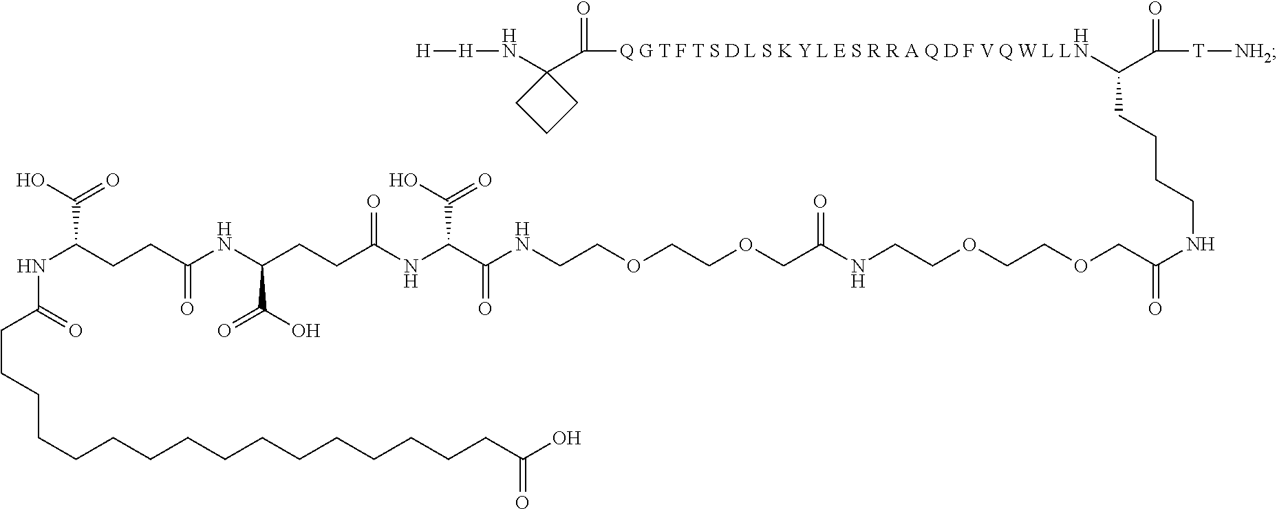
[H][H]NC1(C([Q G T F T S D L S K Y L E S R R A Q D F V Q W L L]NC(C([T][NH2])=O)CCCCNC(=O)COCCOCCNC(COCCOCCNC(C(NC(CCC(C(O)=O)NC(CCC(NC(CCCCCCCCCCCCCCCCC(O)=O)=O)C(O)=O)=O)=O)C(O)=O)=O)=O)=O)CCC1
